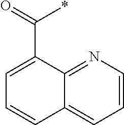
C1=CN=C2C(=C1)C=CC=C2C(=O)*
